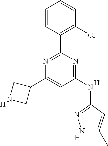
C1(C2=NC(C3CNC3)=CC(NC3=NNC(C)=C3)=N2)=C(Cl)C=CC=C1.[H].[H].[H]
